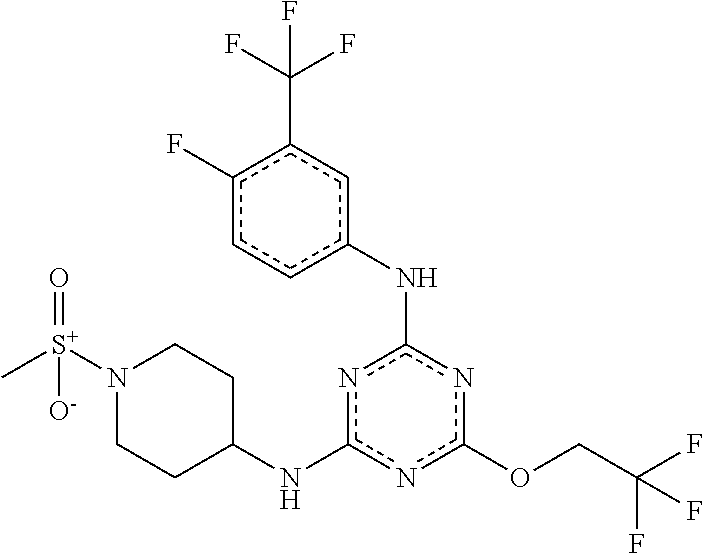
O(c1nc(Nc2cc(C(F)(F)F)c(F)cc2)nc(NC2CCN([S+](C)(=O)[O-])CC2)n1)CC(F)(F)F
